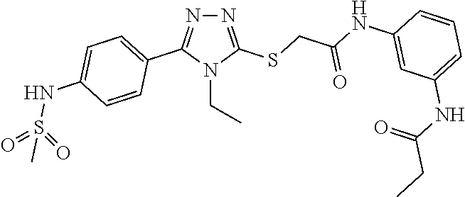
N1=C(SCC(NC2=CC(NC(CC)=O)=CC=C2)=O)N(CC)C(C2=CC=C(NS(=O)(=O)C)C=C2)=N1
